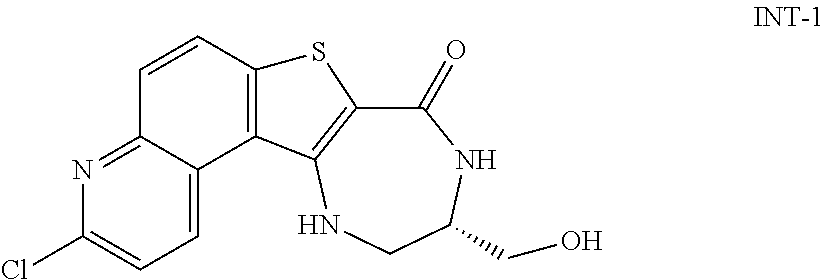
C1(=O)C2=C(NCC(CO)N1)C1=C(S2)C=CC2=NC(Cl)=CC=C12
